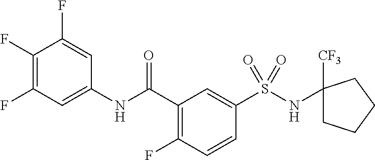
C1(F)=C(F)C=C(NC(C2=C(F)C=CC(S(NC3([CF3])CCCC3)(=O)=O)=C2)=O)C=C1F
